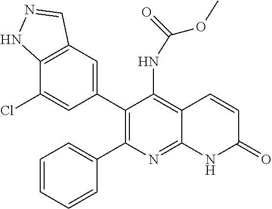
C12=C(C=C(C3=C(C4=CC=CC=C4)N=C4C(=C3NC(=O)OC)C=CC(=O)N4)C=C1Cl)C=NN2
